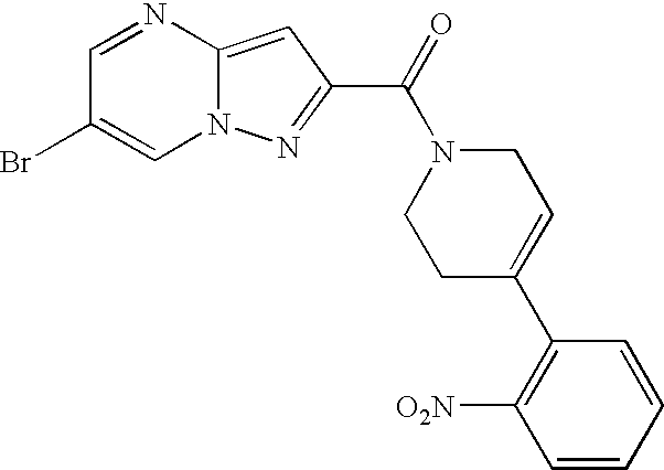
C1=NC2=CC(C(=O)N3CCC(C4=C([O2N])C=CC=C4)=CC3)=NN2C=C1Br
